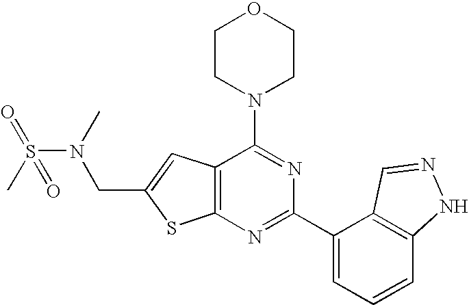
C1CN(C2=NC(C3=CC=CC4=C3C=NN4)=NC3=C2C=C(CN(S(=O)(=O)C)C)S3)CCO1
